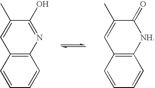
C12=C(N=C(O)C(C)=C1)C=CC=C2.C12=C([NH]C(=O)C(C)=C1)C=CC=C2
